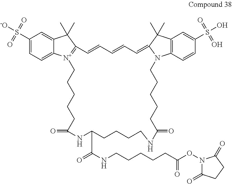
C1(S(=O)(=O)[-O])=CC=C2C(=C1)C(C)(C)C1=[N+]2CCCCCC(=O)NC(C(NCCCCCC(ON2C(=O)CCC2=O)=O)=O)CCCCNC(=O)CCCCCN2C3=C(C(C)(C)C2=CC=CC=C1)C=C(S(O)(=O)=O)C=C3
